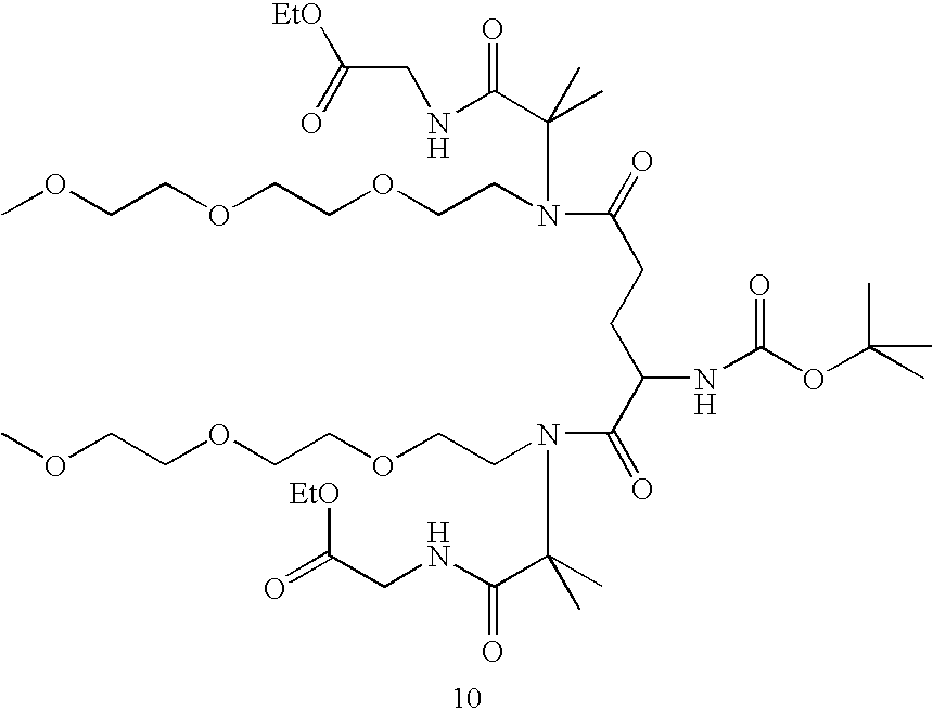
COCCOCCOCCN(C(C)(C(NCC([EtO])=O)=O)C)C(=O)CCC(C(=O)N(C(C)(C(NCC(=O)[EtO])=O)C)CCOCCOCCOC)NC(OC(C)(C)C)=O
